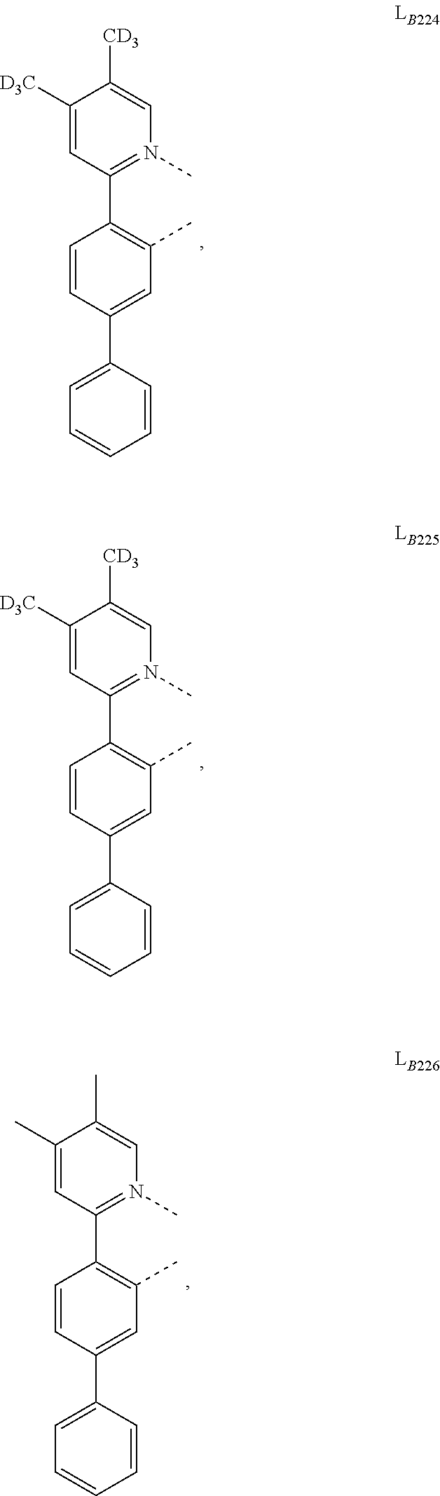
C1=CC(C2=CC=CC=C2)=CC(C)=C1C1=N(C)C=C([CD3])C([D3C])=C1.C1=CC(C2=CC=CC=C2)=CC(C)=C1C1=N(C)C=C([CD3])C([D3C])=C1.C1=CC(C2=CC=CC=C2)=CC(C)=C1C1=N(C)C=C(C)C(C)=C1
